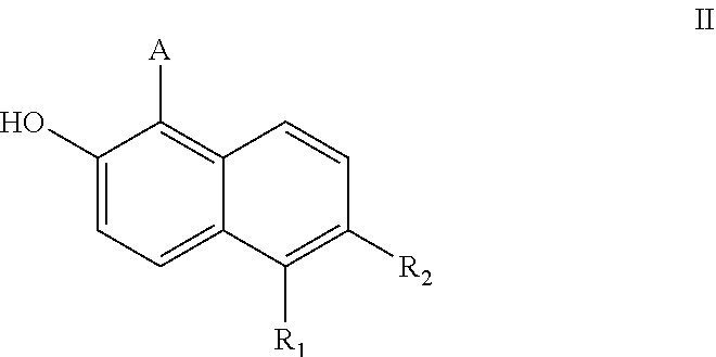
C1(O)=CC=C2C(=C1[A])C=CC([R2])=C2[R1]
